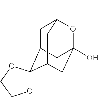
C1C2CC3(O)OC1(C)CC(C3)C21OCCO1
